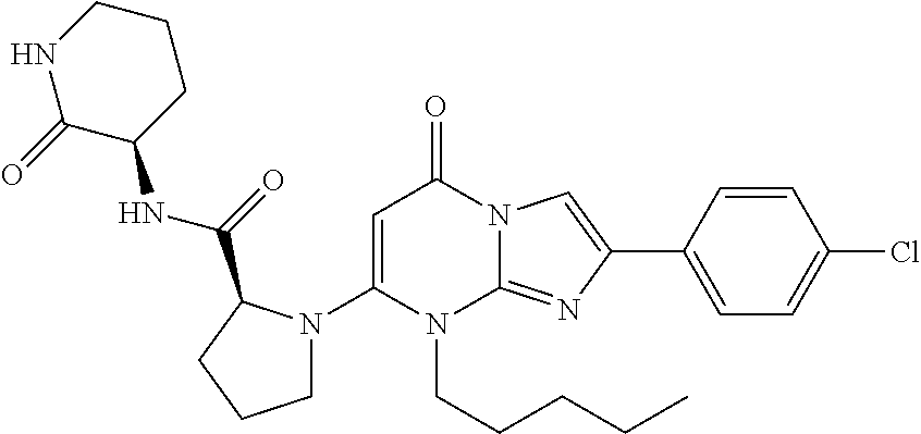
C1=C(N2CCCC2C(=O)NC2C(=O)NCCC2)N(CCCCC)C2=NC(C3=CC=C(Cl)C=C3)=CN2C1=O
